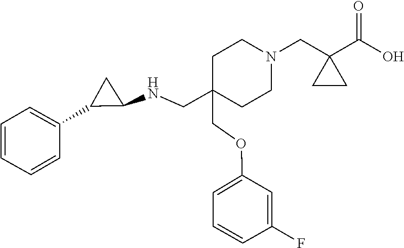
C(OC1=CC=CC(F)=C1)C1(CNC2C(C3=CC=CC=C3)C2)CCN(CC2(C(O)=O)CC2)CC1
